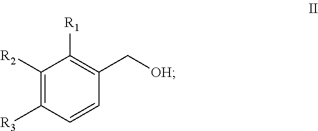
C1([R2])=C([R3])C=CC(C[OH])=C1[R1]
